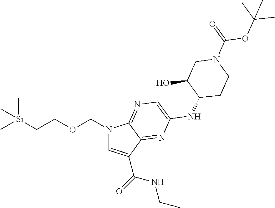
C[Si](CCOCN1C=C(C(=O)NCC)C2=NC(NC3CCN(C(OC(C)(C)C)=O)CC3O)=CN=C12)(C)C
